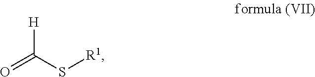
O=C(S[R1])[H]
